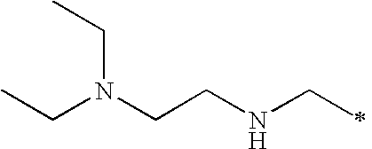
CCN(CCNCC)CC
